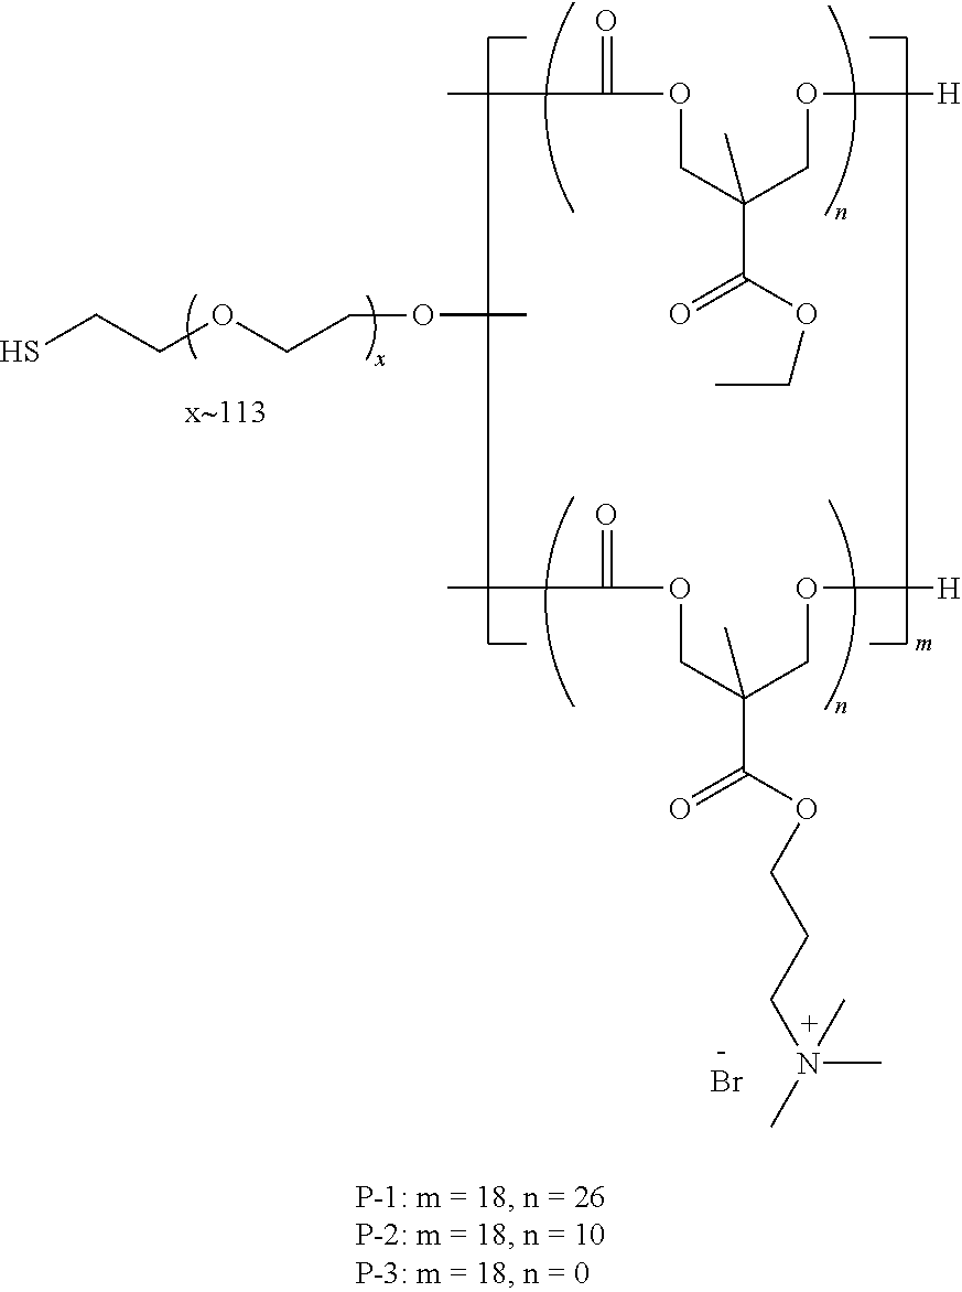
SCCOCCOC.CC(=O)OCC(CO[H])(C(OCC)=O)C.CC(=O)OCC(CO[H])(C(OCCCN(C)(C)C)=O)C.Br
